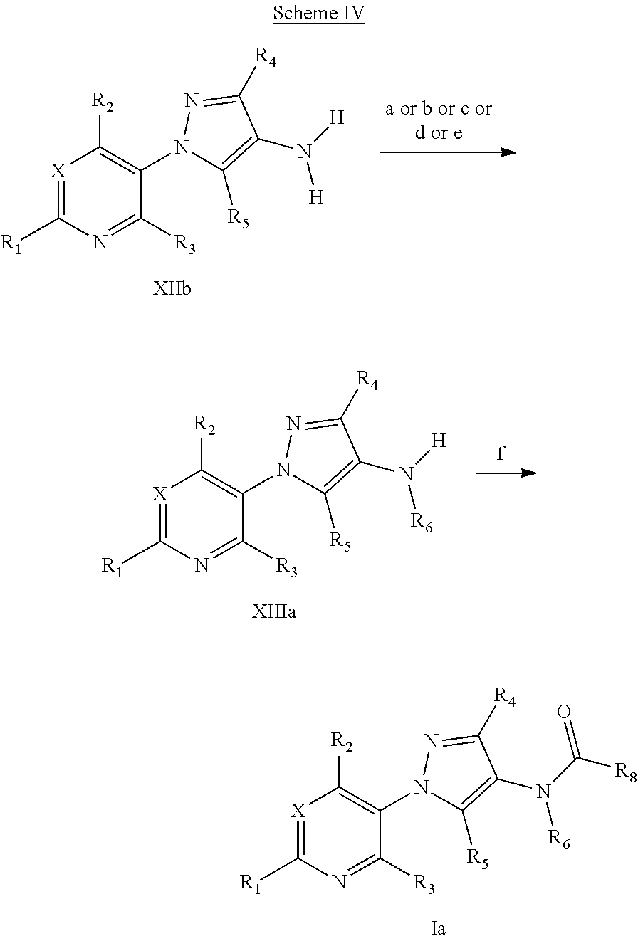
[X]1=C([R1])N=C([R3])C(N2C([R5])=C(N([H])[H])C([R4])=N2)=C1[R2].[X]1=C([R1])N=C([R3])C(N2C([R5])=C(N(C([R8])=O)[R6])C([R4])=N2)=C1[R2].[X]1=C([R1])N=C([R3])C(N2C([R5])=C(N([H])[R6])C([R4])=N2)=C1[R2]
